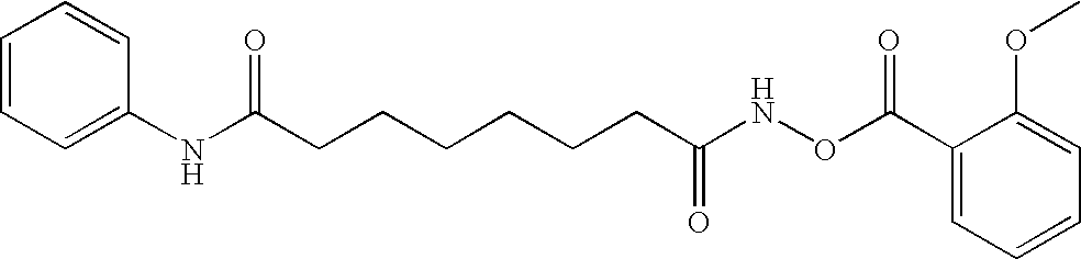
C1=CC=C(NC(CCCCCCC(NOC(C2=CC=CC=C2OC)=O)=O)=O)C=C1
